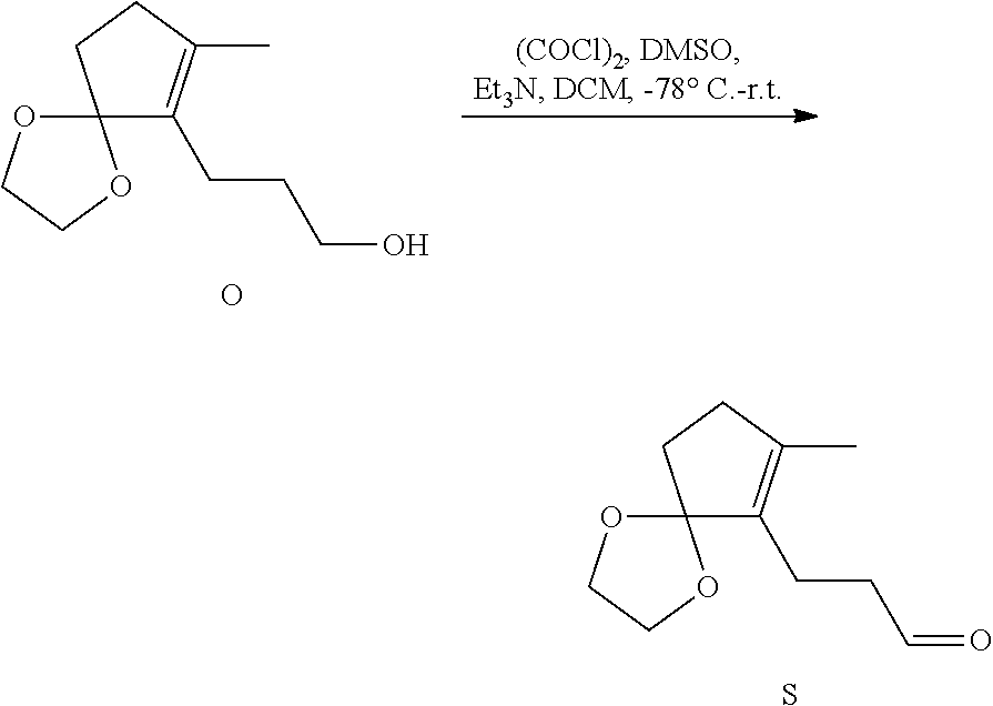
C12(C(CCC=O)=C(C)CC1)OCCO2.S.C12(C(CCCO)=C(C)CC1)OCCO2.O
